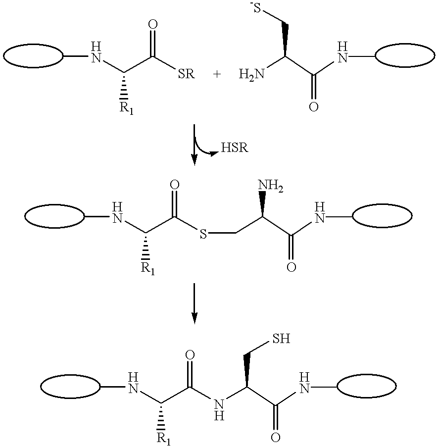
C(C(C(NC)=O)N)[-S].[SR]C(C(NC)[R1])=O.C(C(C(NC)=O)NC(C(NC)[R1])=O)S.NC(C(NC)=O)CSC(C(NC)[R1])=O
